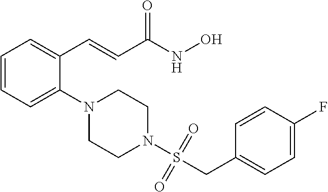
C1=CC=C(N2CCN(S(CC3=CC=C(F)C=C3)(=O)=O)CC2)C(C=CC(NO)=O)=C1
